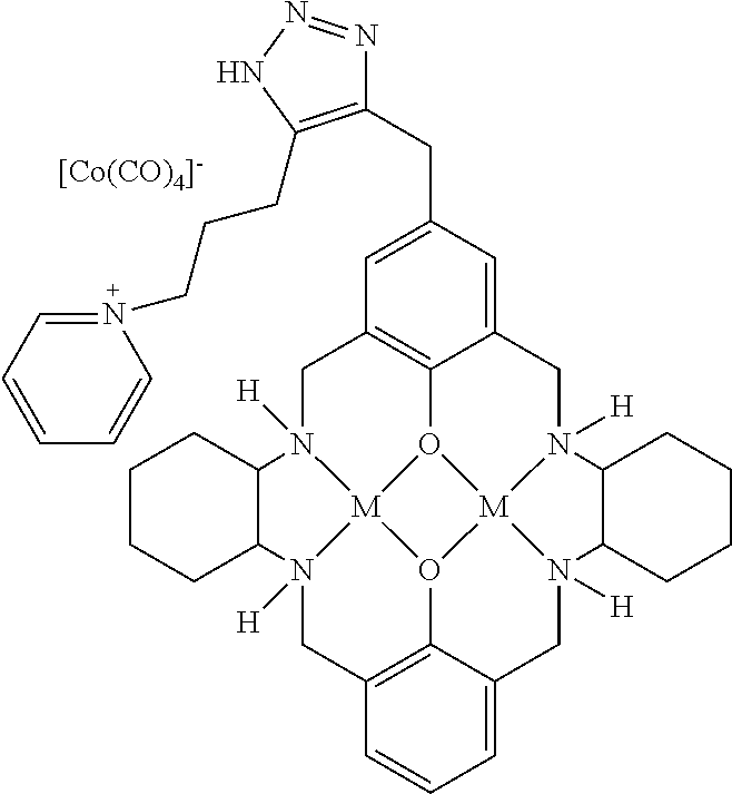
C1N2([H])[M]34O5C6=C1C=C(CC1=C(CCCN7=CC=CC=C7)NN=N1)C=C6CN1([H])[M]56O3C3=C(CN4([H])C4CCCCC24)C=CC=C3CN6([H])C2CCCCC12.[[Co(CO)4]-]
